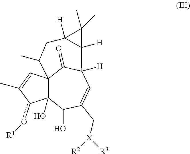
C123C(O)(C(O)C(C[X]([R3])[R2])=CC([H])(C1=O)C1([H])C(C)(C)C1([H])CC2C)c(o[R1])C(C)=C3
